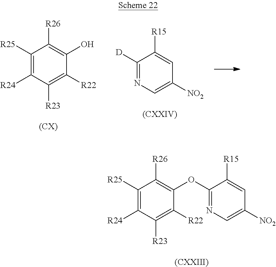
C1([R25])=C([R24])C([R23])=C([R22])C(O)=C1[R26].[(CX)].[D]C1=NC=C([NO2])C=C1[R15].[(CXXIV)].[(CXXIII)].C1([R25])=C([R24])C([R23])=C([R22])C(OC2=NC=C([NO2])C=C2[R15])=C1[R26]
